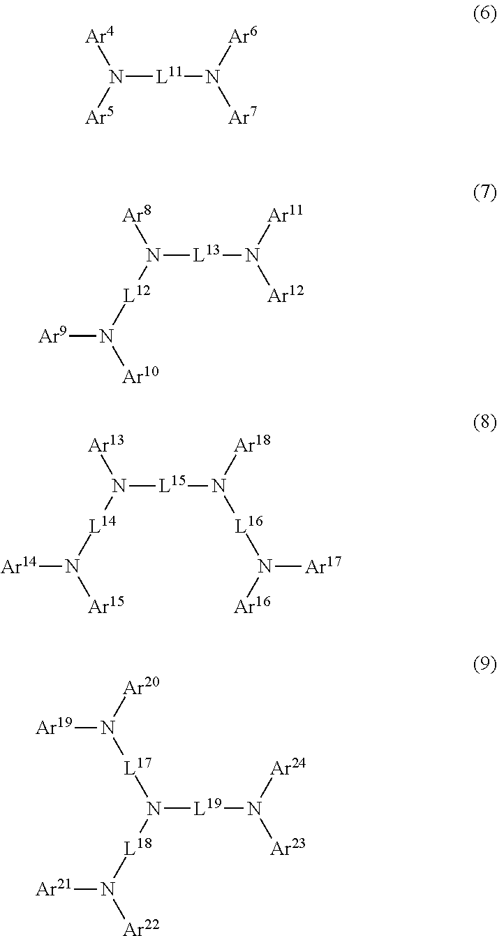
N([L11]N([Ar7])[Ar6])([Ar4])[Ar5].N([L13]N([Ar12])[Ar11])([Ar8])[L12]N([Ar9])[Ar10].N([L15]N([Ar18])[L16]N([Ar17])[Ar16])([Ar13])[L14]N([Ar14])[Ar15].N([L19]N([Ar24])[Ar23])([L18]N([Ar21])[Ar22])[L17]N([Ar19])[Ar20]
